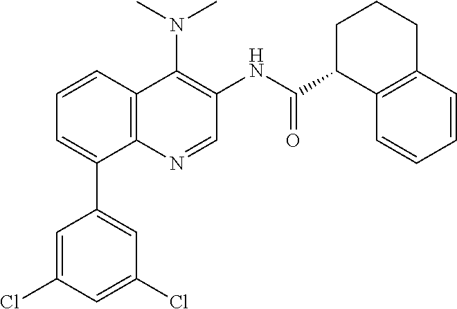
C12=C(C=CC=C1C1=CC(Cl)=CC(Cl)=C1)C(N(C)C)=C(NC(C1C3=C(CCC1)C=CC=C3)=O)C=N2
